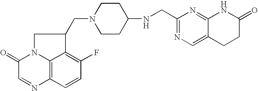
C1(=O)C=NC2=C3N1CC(CN1CCC(NCC4=NC=C5C(=N4)NC(=O)CC5)CC1)C3=C(F)C=C2
